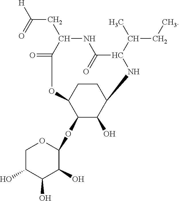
C1CC2C(OC3OCC(O)C(O)C3O)C(O)C1NC(C(C)CC)C(=O)NC(CC([H])=O)C(=O)O2
